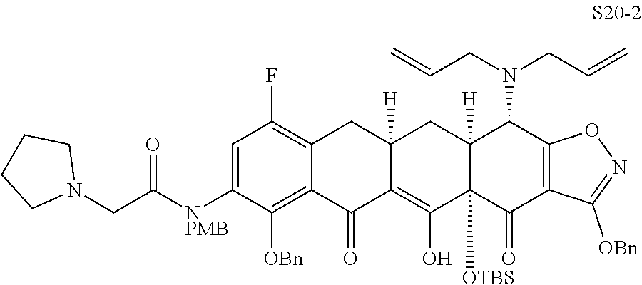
C1=C([NPMB]C(CN2CCCC2)=O)C([OBn])=C2C(=C1F)CC1([H])C(=C(O)C3([OTBS])C([H])(C1)C(N(CC=C)CC=C)C1=C(C3=O)C([OBn])=NO1)C2=O
